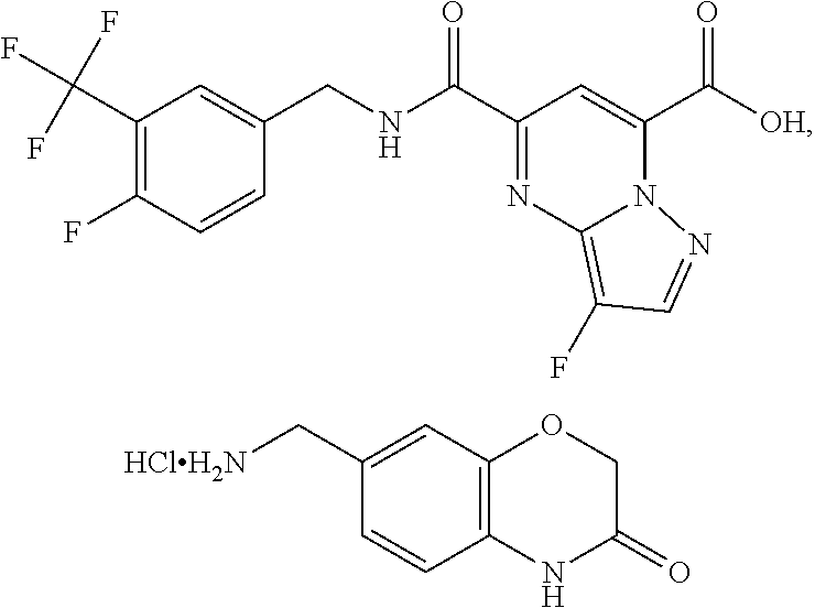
[HClH2N]CC1=CC2=C(C=C1)NC(=O)CO2.C(C1=NC2=C(F)C=NN2C(C([OH])=O)=C1)(=O)NCC1=CC(C(F)(F)F)=C(F)C=C1
